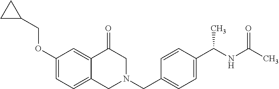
C1(OCC2CC2)=CC=C2C(=C1)C(=O)CN(CC1=CC=C(C(NC(C)=O)C)C=C1)C2
